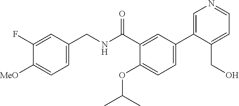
C1=C(CNC(C2=CC(C3=CN=CC=C3CO)=CC=C2OC(C)C)=O)C=C(F)C([MeO])=C1
